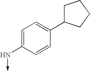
C1=C(N->C)C=CC(C2CCCC2)=C1
